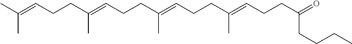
C(C=C(CCC=C(CCC=C(CCC=C(C)C)C)C)C)CC(=O)CCCC
